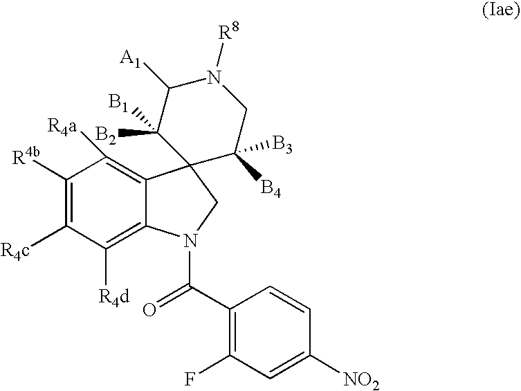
C1([R4b])=C([R4c])C([R4d])=C2C(=C1[R4a])C1(CN2C(C2=C(F)C=C([NO2])C=C2)=O)C([B4])([B3])CN([R8])C([A1])C1([B1])[B2]
